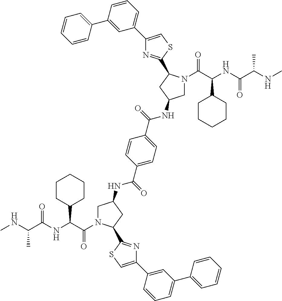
C(C(NC(C(NC)C)=O)C1CCCCC1)(=O)N1CC(NC(C2=CC=C(C(=O)NC3CN(C(=O)C(C4CCCCC4)NC(C(C)NC)=O)C(C4=NC(C5=CC=CC(C6=CC=CC=C6)=C5)=CS4)C3)C=C2)=O)CC1C1=NC(C2=CC(C3=CC=CC=C3)=CC=C2)=CS1
